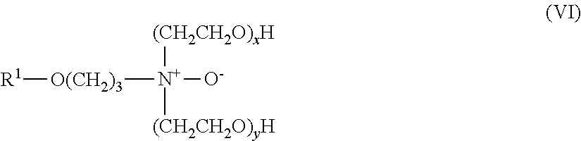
[N+]([(CH2CH2O)xH])([(CH2CH2O)yH])([O-])[O(CH2)3][R1]
